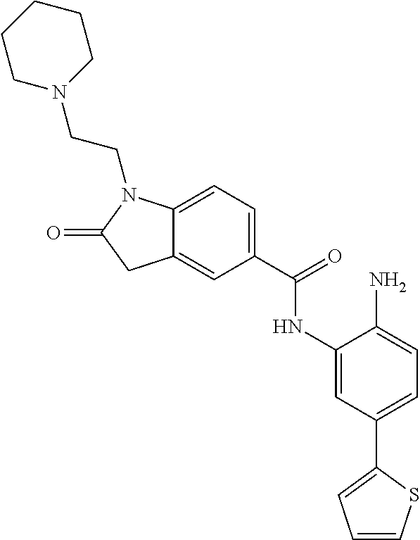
C12=CC(C(=O)NC3=CC(C4=CC=CS4)=CC=C3N)=CC=C1N(CCN1CCCCC1)C(=O)C2
